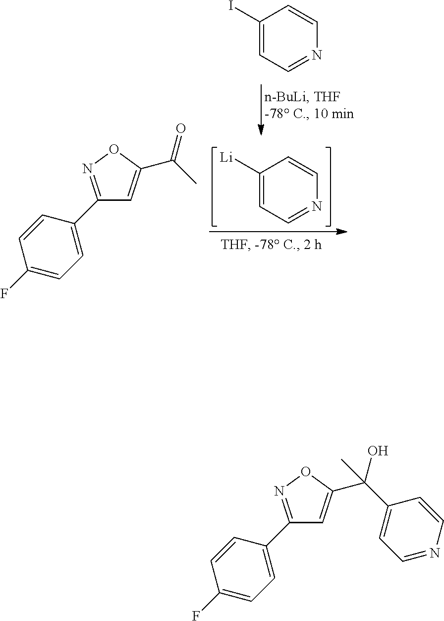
C1([Li])=CC=NC=C1.C1(I)=CC=NC=C1.C1(C2=CC=C(F)C=C2)=NOC(C(C)=O)=C1.C1(C2=CC=C(F)C=C2)=NOC(C(C2=CC=NC=C2)(O)C)=C1
